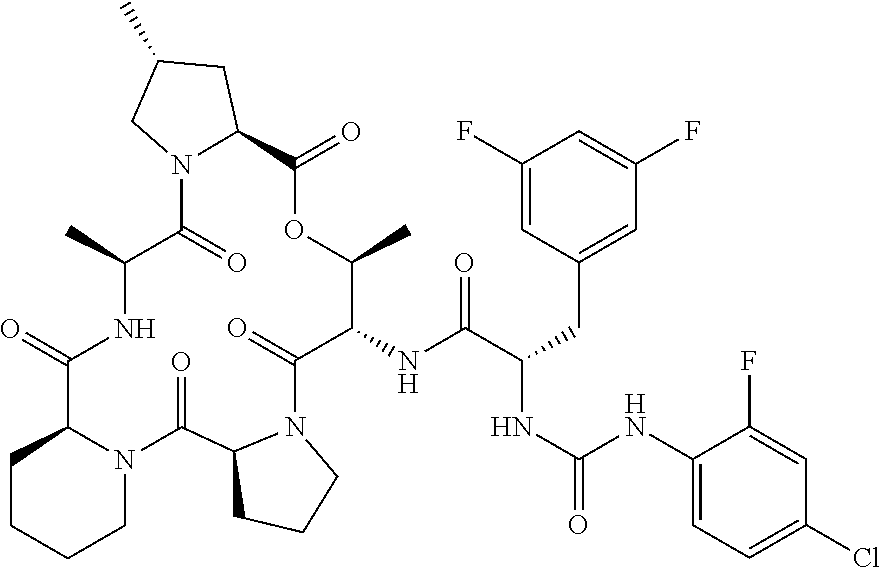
C1(NC(C(CC2=CC(F)=CC(F)=C2)NC(=O)NC2=CC=C(Cl)C=C2F)=O)C(=O)N2C(C(=O)N3C(C(=O)NC(C)C(=O)N4C(C(=O)OC1C)CC(C)C4)CCCC3)CCC2
